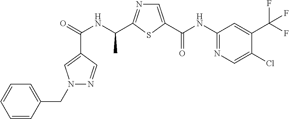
C(=O)(NC(C)C1=NC=C(C(NC2=NC=C(Cl)C(C(F)(F)F)=C2)=O)S1)C1=CN(CC2=CC=CC=C2)N=C1
